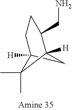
NCC1CCC2([H])CC1([H])C2(C)C
